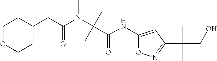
C1(NC(C(N(C)C(CC2CCOCC2)=O)(C)C)=O)=CC(C(CO)(C)C)=NO1
